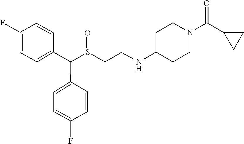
S(CCNC1CCN(C(C2CC2)=O)CC1)(C(C1=CC=C(F)C=C1)C1=CC=C(F)C=C1)=O
